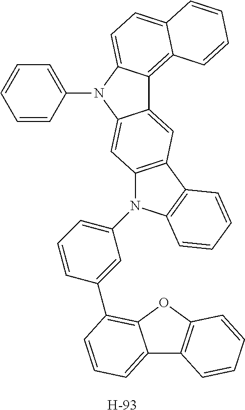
C12=CC3=C(C=C1N(C1=CC=CC=C1)C1=CC=C4C(=C21)C=CC=C4)N(C1=CC=CC(C2=C4C(=CC=C2)C2=C(O4)C=CC=C2)=C1)C1=C3C=CC=C1.[H]
